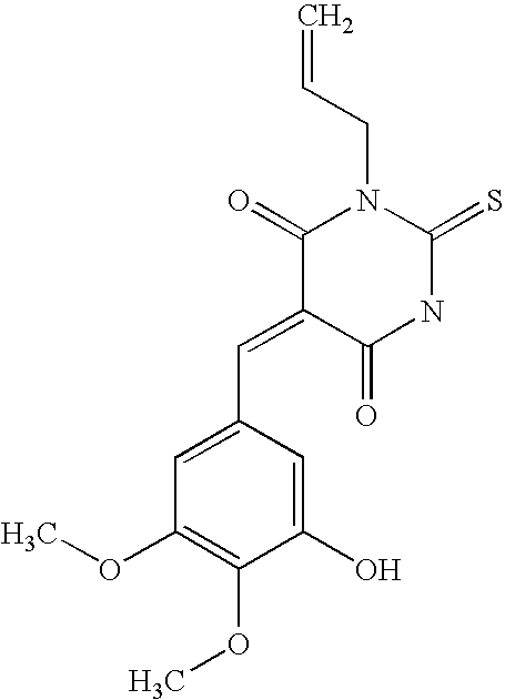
C1(=O)C(=CC2=CC(OC)=C(OC)C(O)=C2)C(=O)NC(=S)N1CC=C
